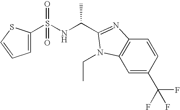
S(NC(C)C1=NC2=C(C=C(C(F)(F)F)C=C2)N1CC)(=O)(=O)C1=CC=CS1
